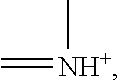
C=[NH+]C
